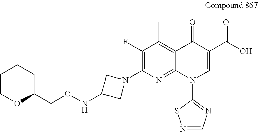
N(C1CN(C2=C(F)C(C)=C3C(=N2)N(C2=NC=NS2)C=C(C(O)=O)C3=O)C1)OCC1OCCCC1
